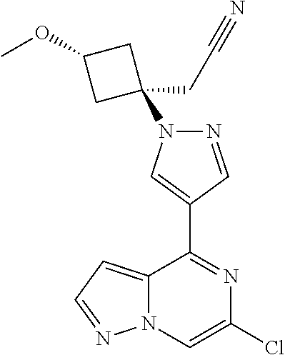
C1(C2=NC(Cl)=CN3C2=CC=N3)=CN(C2(CC#N)CC(OC)C2)N=C1
